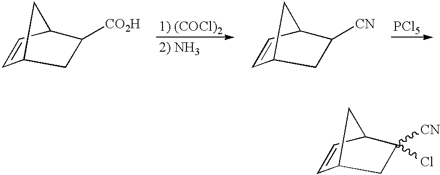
C1=CC2C([CN])(Cl)CC1C2.C1=CC2C([CO2H])CC1C2.C1=CC2C([CN])CC1C2.[PCl5]
